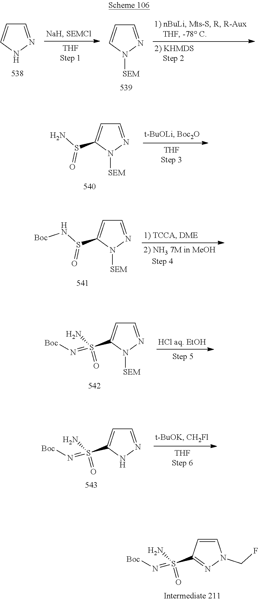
C1=CN(CF)N=C1S(=N[Boc])(=O)N.C1=CNN=C1.C1=CN([SEM])N=C1.C1=C(S(N)=O)N([SEM])N=C1.C1=C(S(N[Boc])=O)N([SEM])N=C1.C1=C(S(=N[Boc])(=O)N)N([SEM])N=C1.C1=C(S(=N[Boc])(=O)N)NN=C1
